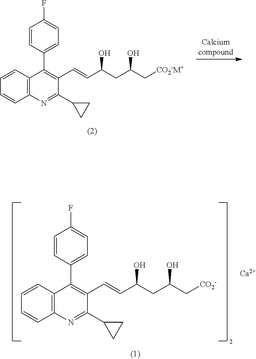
C12=C(C=CC=C1)C(C1=CC=C(F)C=C1)=C(C=CC(CC(C[CO2-M+])O)O)C(C1CC1)=N2.C12=C(C=CC=C1)C(C1=CC=C(F)C=C1)=C(C=CC(CC(C[CO2-])O)O)C(C1CC1)=N2.[Ca]
